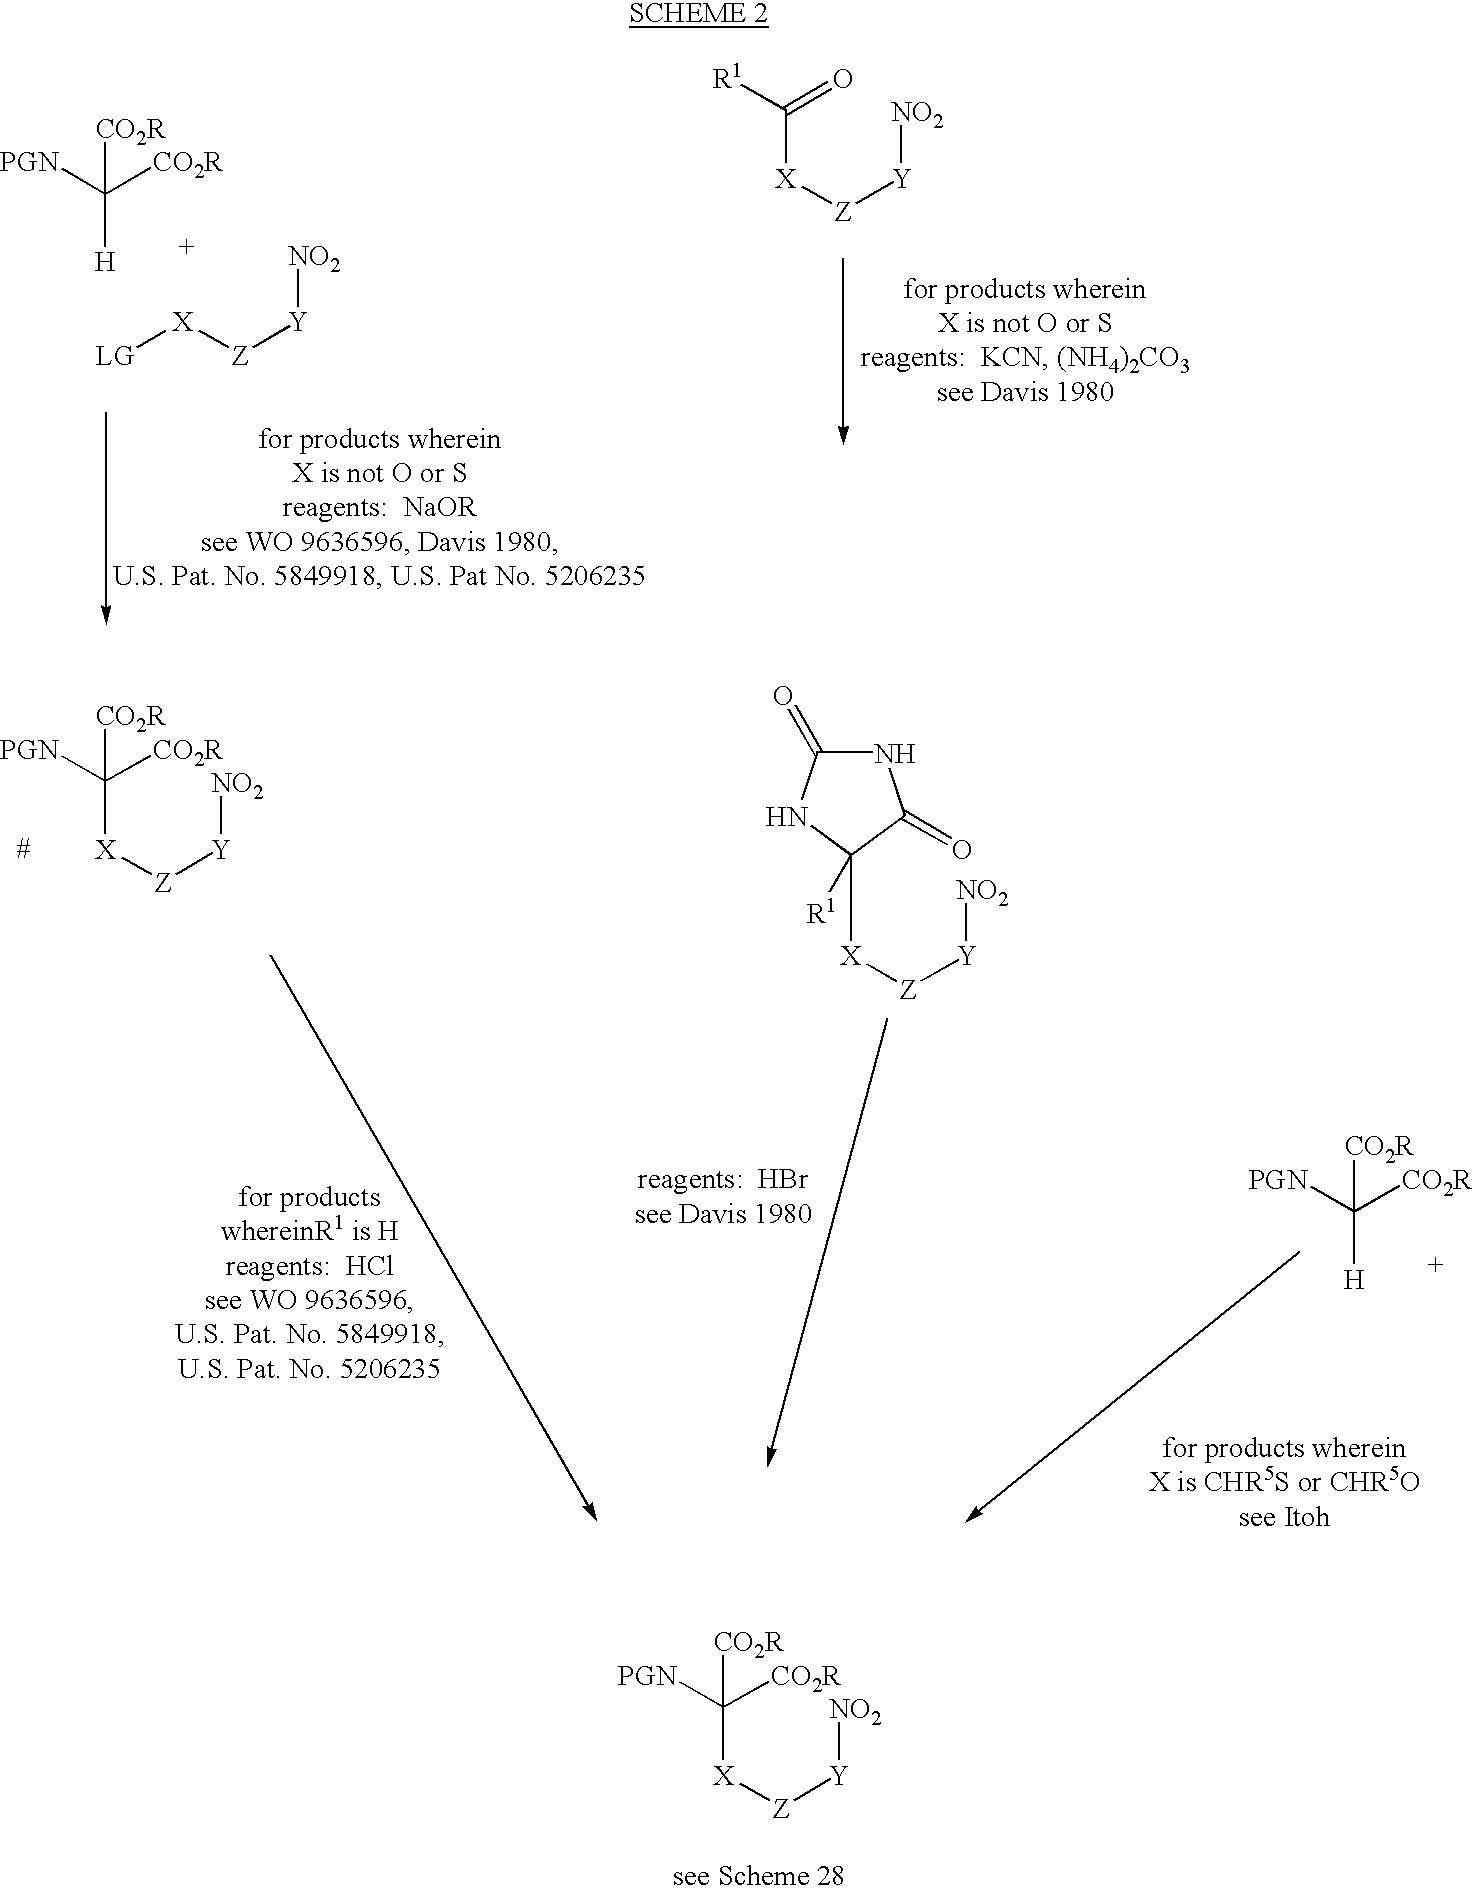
[PGN]C([H])([CO2R])[CO2R].[LG][X][Z][Y][NO2].C([X][Z][Y][NO2])(=O)[R1].N1C(=O)NC([X][Z][Y][NO2])([R1])C1=O.C([X][Z][Y][NO2])([CO2R])([PGN])[CO2R].[PGN]C([H])([CO2R])[CO2R].C([X][Z][Y][NO2])([CO2R])([PGN])[CO2R]
